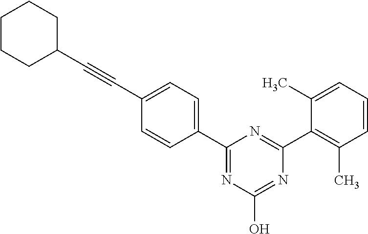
C1(C2=CC=C(C#CC3CCCCC3)C=C2)=NC(O)=NC(C2=C(C)C=CC=C2C)=N1
